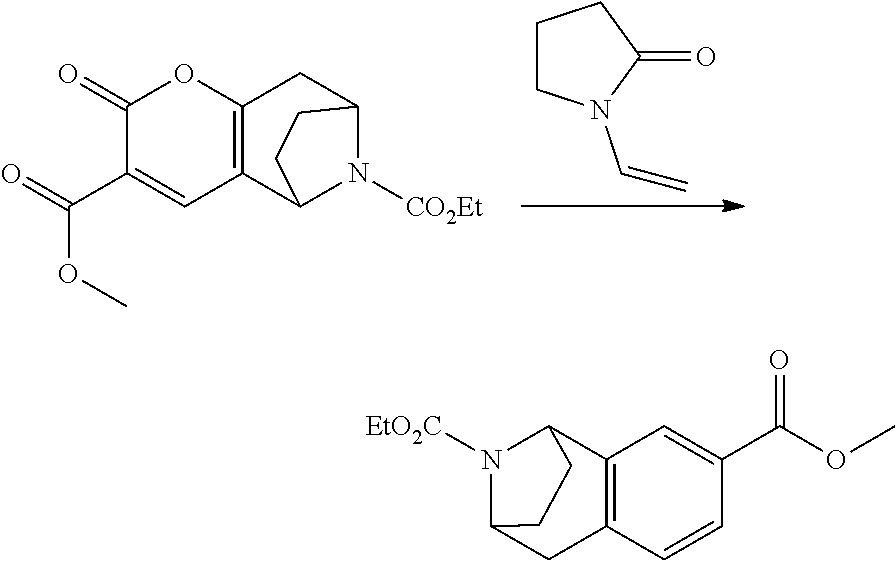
C1CN(C=C)C(=O)C1.C12=C(C3N([CO2Et])C(C1)CC3)C=C(C(=O)OC)C(=O)O2.N1([EtO2C])C2CC3=C(C1CC2)C=C(C(OC)=O)C=C3
